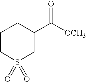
C1CS(=O)(=O)CC(C([OCH3])=O)C1
